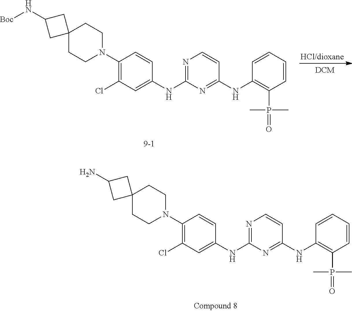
N([Boc])C1CC2(CCN(C3=C(Cl)C=C(NC4=NC=CC(NC5=C(P(=O)(C)C)C=CC=C5)=N4)C=C3)CC2)C1.NC1CC2(CCN(C3=C(Cl)C=C(NC4=NC=CC(NC5=C(P(=O)(C)C)C=CC=C5)=N4)C=C3)CC2)C1
